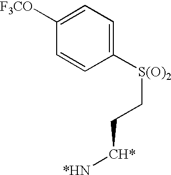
C1([F3CO])=CC=C([S(O)2]CC[CH*][*HN])C=C1
